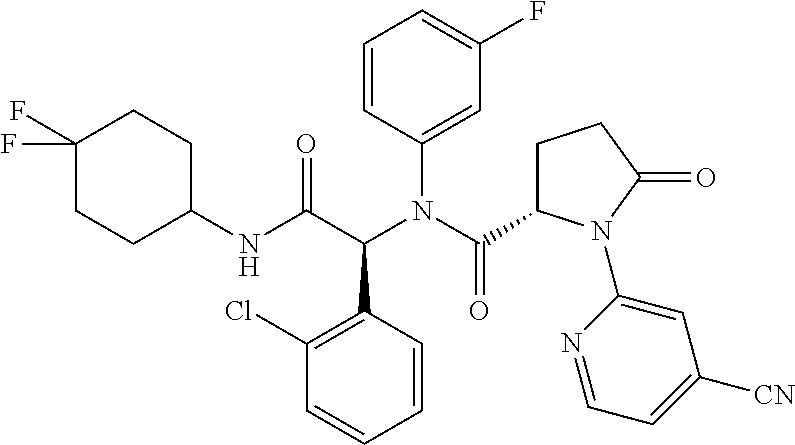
C1(Cl)=C(C(C(NC2CCC(F)(F)CC2)=O)N(C(C2CCC(=O)N2C2=CC([CN])=CC=N2)=O)C2=CC(F)=CC=C2)C=CC=C1
